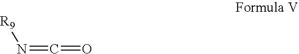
N(=C=O)[R9]
